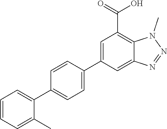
C1=CC=C(C)C(C2=CC=C(C3=CC(C(=O)O)=C4C(=C3)N=NN4C)C=C2)=C1
